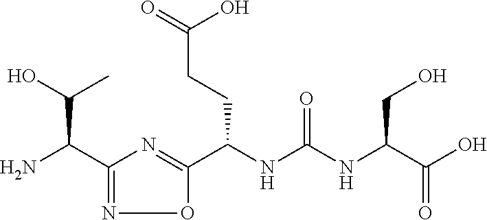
C1(C(N)C(O)C)=NOC(C(NC(NC(C(O)=O)CO)=O)CCC(=O)O)=N1
